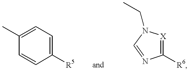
C1=CC([R5])=CC=C1C.C1=NC([R6])=[X]N1CC
